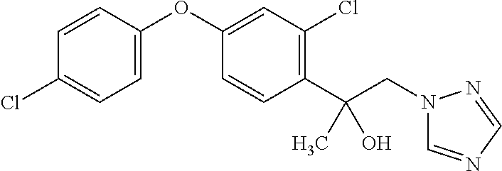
C1=CC(OC2=CC(Cl)=C(C(CN3C=NC=N3)(C)O)C=C2)=CC=C1Cl
